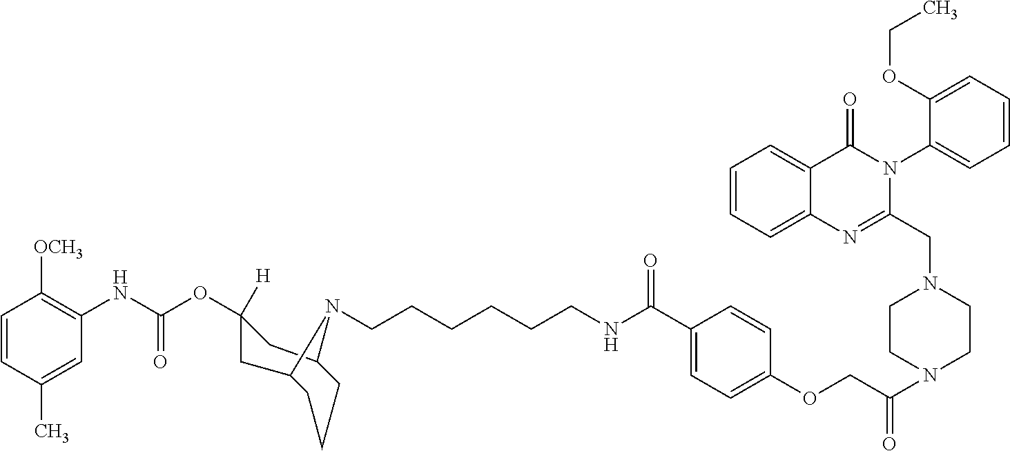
C1=CC(C)=CC(NC(OC2([H])CC3CCCC(C2)N3CCCCCCNC(=O)C2=CC=C(OCC(=O)N3CCN(CC4=NC5=CC=CC=C5C(=O)N4C4=CC=CC=C4OCC)CC3)C=C2)=O)=C1[OCH3]
